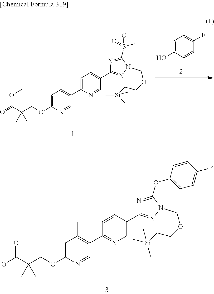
C1=NC(OCC(C(OC)=O)(C)C)=CC(C)=C1C1=NC=C(C2=NN(COCC[Si](C)(C)C)C(OC3=CC=C(F)C=C3)=N2)C=C1.C1=C(O)C=CC(F)=C1.C1=NC(OCC(C(=O)OC)(C)C)=CC(C)=C1C1=CC=C(C2=NN(COCC[Si](C)(C)C)C(S(=O)(=O)C)=N2)C=N1
